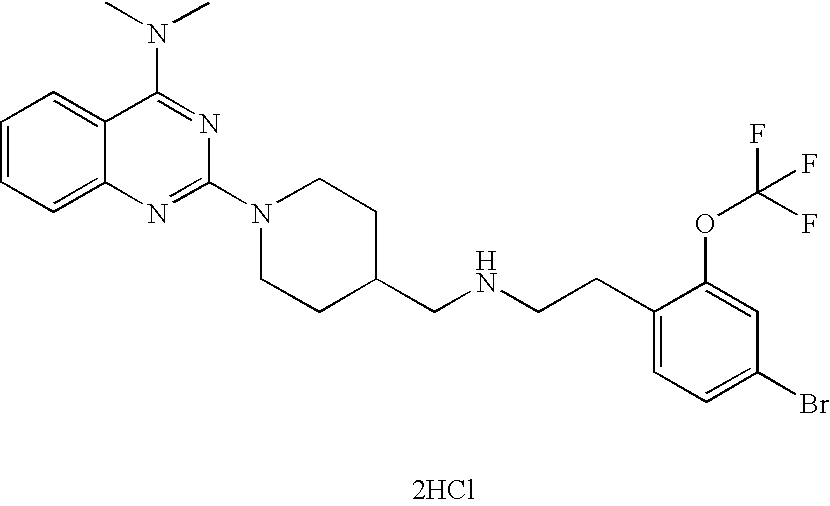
[2HCl].C1=CC=C2C(=C1)C(N(C)C)=NC(N1CCC(CNCCC3=CC=C(Br)C=C3OC(F)(F)F)CC1)=N2
